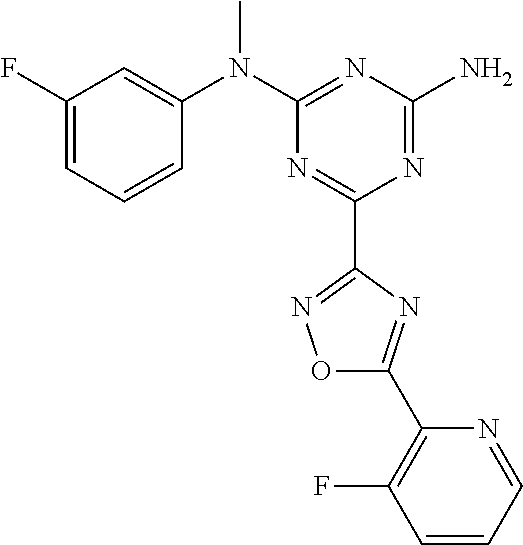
C1(F)=CC=CC(N(C2=NC(N)=NC(C3=NOC(C4=C(F)C=CC=N4)=N3)=N2)C)=C1
